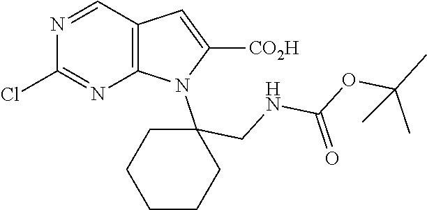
C12=C(C=NC(Cl)=N1)C=C([CO2H])N2C1(CNC(OC(C)(C)C)=O)CCCCC1
